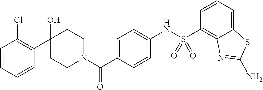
C1=C(C(=O)N2CCC(C3=C(Cl)C=CC=C3)(O)CC2)C=CC(NS(C2=C3C(=CC=C2)SC(N)=N3)(=O)=O)=C1
